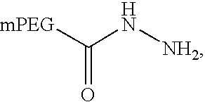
N([NH2])C([mPEG])=O
